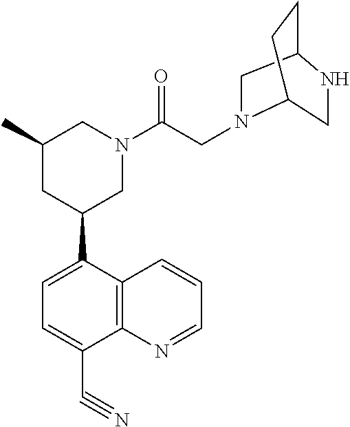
C12CN(CC(N3CC(C4=CC=C(C#N)C5=C4C=CC=N5)CC(C)C3)=O)C(CC1)CN2
